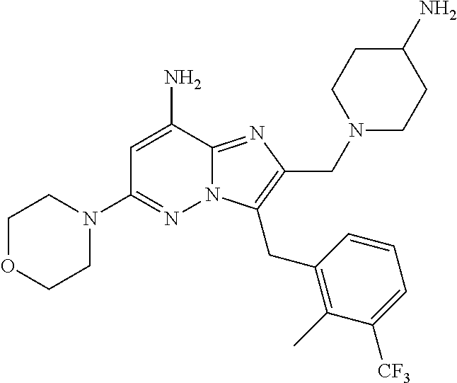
C1=C(N)C2=NC(CN3CCC(N)CC3)=C(CC3=C(C)C([CF3])=CC=C3)N2N=C1N1CCOCC1
